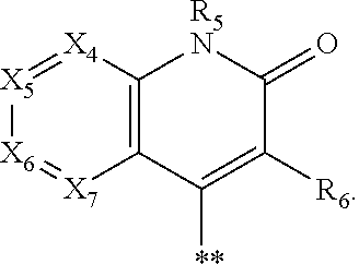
[X6]1=[X7]C2=C([X4]=[X5]1)[R5N]C(=O)C([R6])=C2[**]
